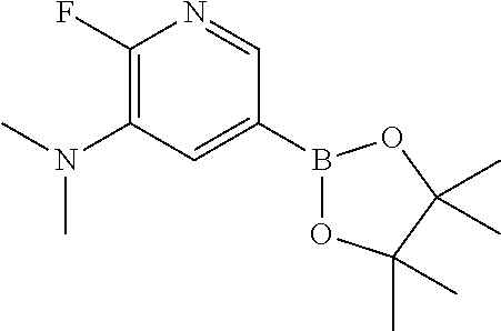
C1(F)=C(N(C)C)C=C(B2OC(C)(C)C(C)(C)O2)C=N1
